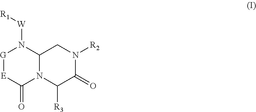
[G]1[E]C(=O)N2C(N1[W][R1])CN([R2])C(=O)C2[R3]
